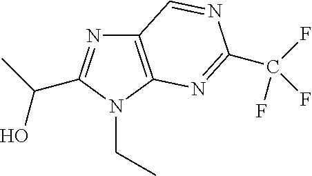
C12=C(N(CC)C(C(C)O)=N1)N=C(C(F)(F)F)N=C2
